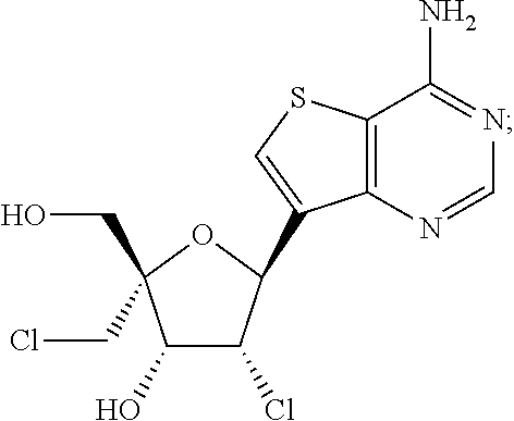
C1(O)C(Cl)C(C2=CSC3=C2N=CN=C3N)OC1(CO)CCl
